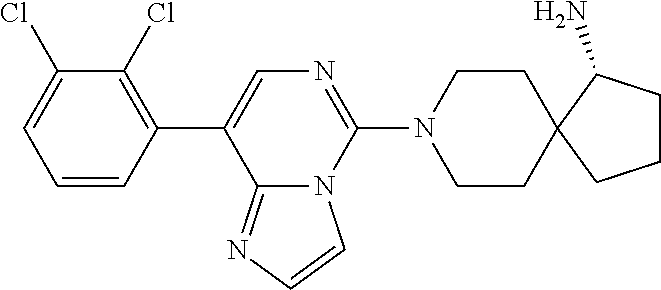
C1(C2=CN=C(N3CCC4(CC3)CCCC4N)N3C2=NC=C3)=C(Cl)C(Cl)=CC=C1
